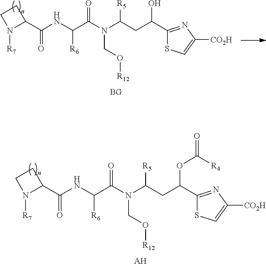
C1CN([R7])C1C(NC(C(N(C(CC(C1=NC([CO2H])=CS1)OC(=O)[R4])[R5])CO[R12])=O)[R6])=O.[AH].C1CN([R7])C1C(NC(C(N(C(CC(C1=NC([CO2H])=CS1)O)[R5])CO[R12])=O)[R6])=O
